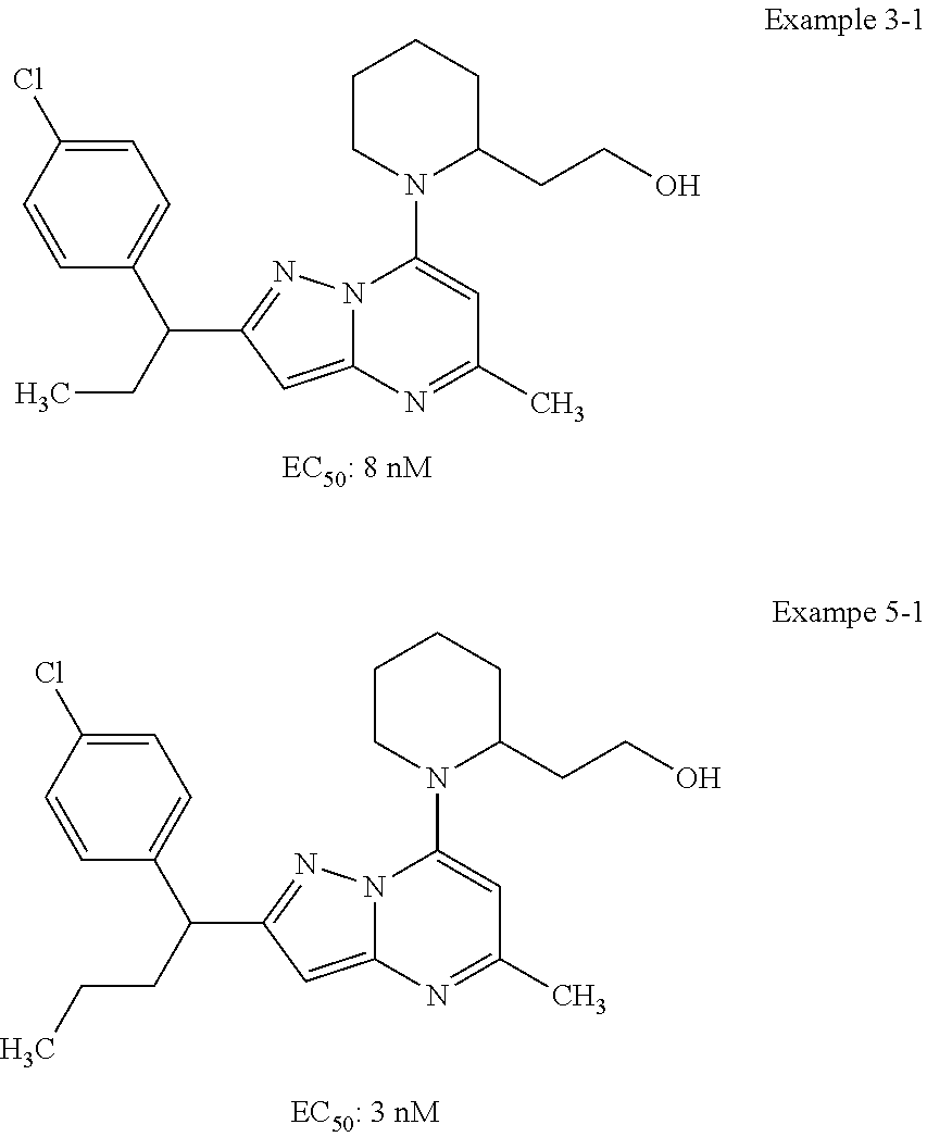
C1=CC(Cl)=CC=C1C(CC)C1=NN2C(=C1)N=C(C)C=C2N1C(CCO)CCCC1.C1=CC(Cl)=CC=C1C(CCC)C1=NN2C(=C1)N=C(C)C=C2N1C(CCO)CCCC1
